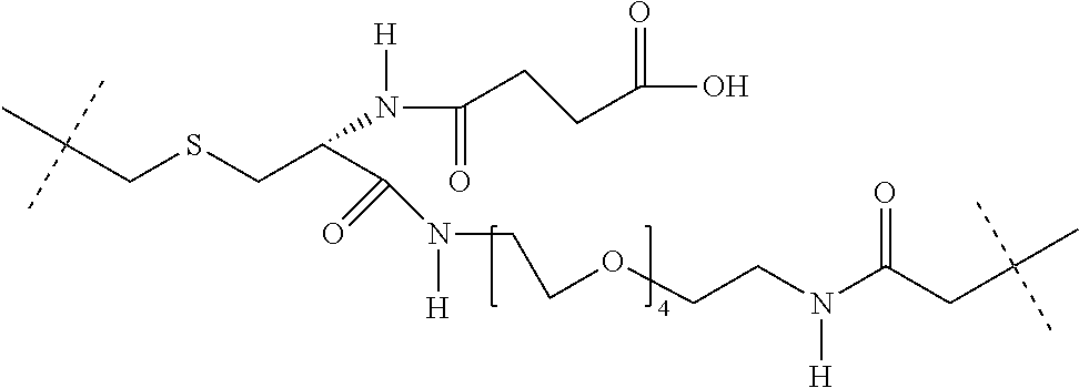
C(CSCC(C(N([H])CCOCCN(C(CC(C)(C)C)=O)[H])=O)N(C(=O)CCC(O)=O)[H])(C)(C)C
